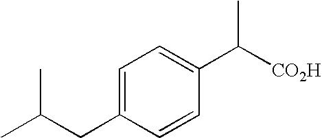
C1=C(CC(C)C)C=CC(C([CO2H])C)=C1
